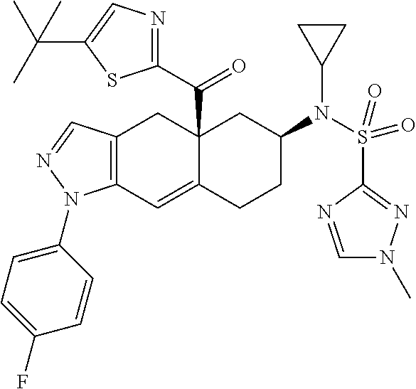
C12(C(C3=NC=C(C(C)(C)C)S3)=O)C(=CC3=C(C1)C=NN3C1=CC=C(F)C=C1)CCC(N(S(C1=NN(C)C=N1)(=O)=O)C1CC1)C2
